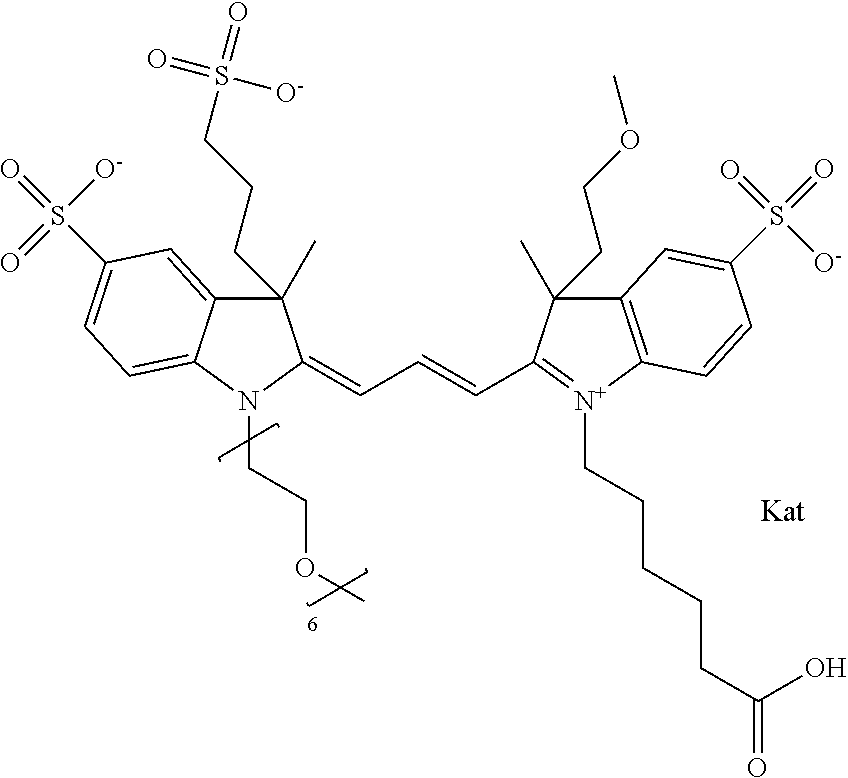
C1(C)(CCCS(=O)(=O)[O-])C2=CC(S(=O)([O-])=O)=CC=C2N(CCOC)C1=CC=CC1=[N+](CCCCCC(=O)O)C2=C(C1(C)CCOC)C=C(S(=O)([O-])=O)C=C2
